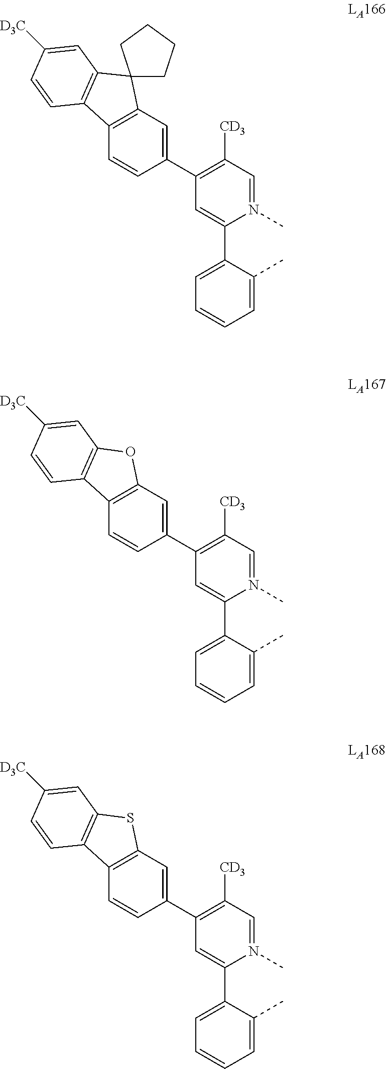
C1=C(C)C(C2=CC(C3=CC4=C(C=C3)C3=C(C45CCCC5)C=C([D3C])C=C3)=C([CD3])C=N2C)=CC=C1.C1=C(C)C(C2=CC(C3=CC4=C(C=C3)C3=C(O4)C=C([D3C])C=C3)=C([CD3])C=N2C)=CC=C1.C1=C(C)C(C2=CC(C3=CC4=C(C=C3)C3=C(S4)C=C([D3C])C=C3)=C([CD3])C=N2C)=CC=C1
